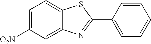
C1=C([O2N])C=C2C(=C1)SC(C1=CC=CC=C1)=N2
